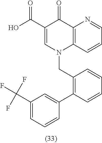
C1(C(O)=O)=CN(CC2=C(C3=CC(C(F)(F)F)=CC=C3)C=CC=C2)C2=C(C1=O)N=CC=C2
